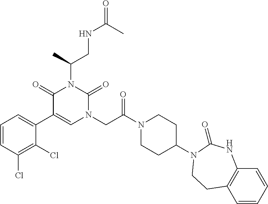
N1(C(CN2C=C(C3=CC=CC(Cl)=C3Cl)C(=O)N(C(CNC(C)=O)C)C2=O)=O)CCC(N2C(=O)NC3=C(C=CC=C3)CC2)CC1
